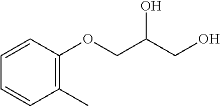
C1=CC(OCC(CO)O)=C(C)C=C1
